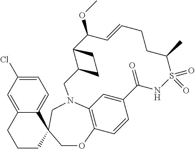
C12=CC3=C(C=C1)OCC1(CN3CC3C(C(OC)C=CCCC(C)S(=O)(=O)NC2=O)CC3)C2=CC=C(Cl)C=C2CCC1
